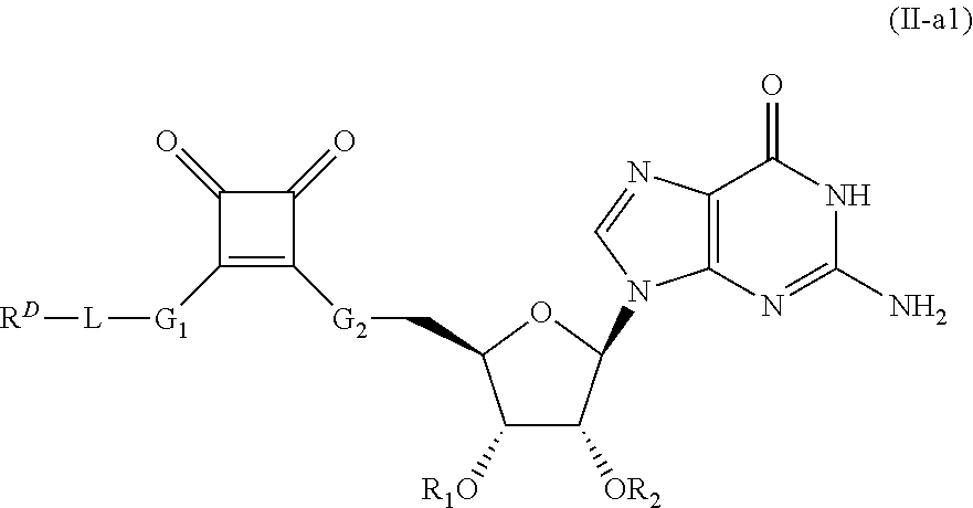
[RD][L][G1]C1=C([G2]CC2C([R1O])C([OR2])C(N3C4=C(C(=O)NC(N)=N4)N=C3)O2)C(=O)C1=O
